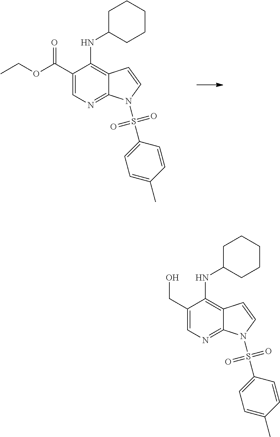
C1(C(=O)OCC)=CN=C2C(=C1NC1CCCCC1)C=CN2S(=O)(=O)C1=CC=C(C)C=C1.C1(CO)=CN=C2C(=C1NC1CCCCC1)C=CN2S(=O)(=O)C1=CC=C(C)C=C1
